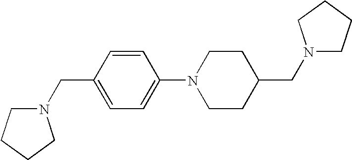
N1(CC2=CC=C(N3CCC(CN4CCCC4)CC3)C=C2)CCCC1
